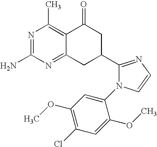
C1(C2CC(=O)C3=C(C)N=C(N)N=C3C2)=NC=CN1C1=CC(OC)=C(Cl)C=C1OC
